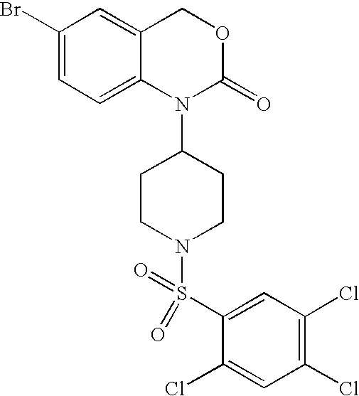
C1(Br)=CC=C2C(=C1)COC(=O)N2C1CCN(S(C2=CC(Cl)=C(Cl)C=C2Cl)(=O)=O)CC1
